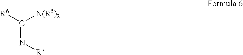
C(=N[R7])([R6])[N(R5)2]
